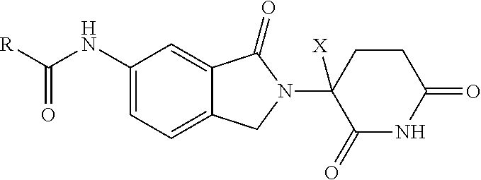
C1(NC([R])=O)=CC=C2C(=C1)C(=O)N(C1([X])C(=O)NC(=O)CC1)C2
